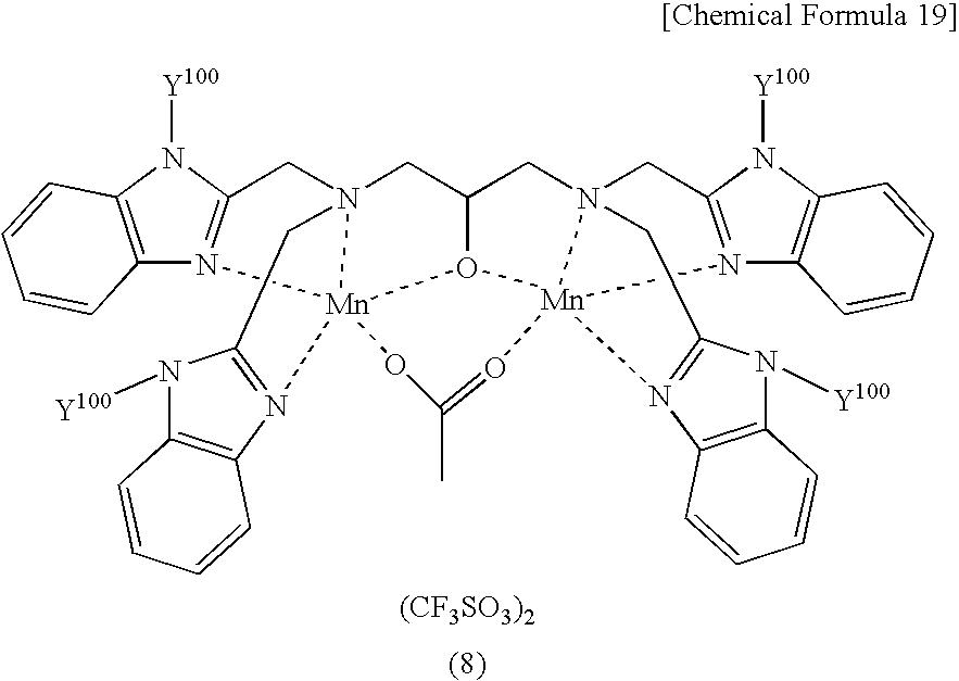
C12=C(N([Y100])C3=N1[Mn]145N(C3)(CC3CN67CC8=N(C9=C(N8[Y100])C=CC=C9)[Mn]6(O31)(N1=C(C7)N([Y100])C3=C1C=CC=C3)O=C(C)O4)CC1=N5C3=C(N1[Y100])C=CC=C3)C=CC=C2.[(CF3SO3)2]
